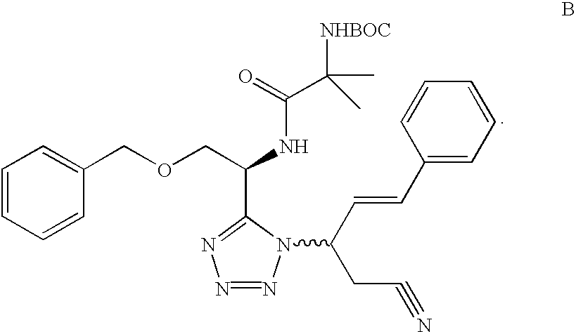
N1=NN(C(CC#N)C=CC2=CC=CC=C2)C(C(COCC2=CC=CC=C2)NC(C([NHBOC])(C)C)=O)=N1
